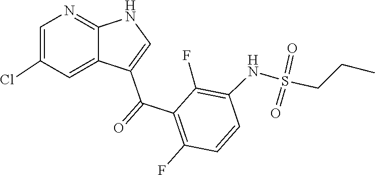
O=S(NC1=C(F)C(C(C2=CNC3=NC=C(Cl)C=C32)=O)=C(F)C=C1)(=O)CCC
